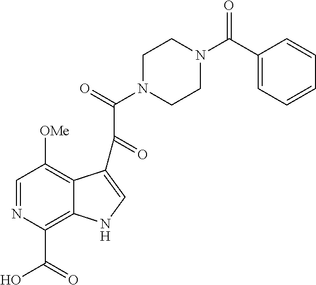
C1=NC(C(O)=O)=C2C(=C1[OMe])C(C(C(=O)N1CCN(C(C3=CC=CC=C3)=O)CC1)=O)=CN2
